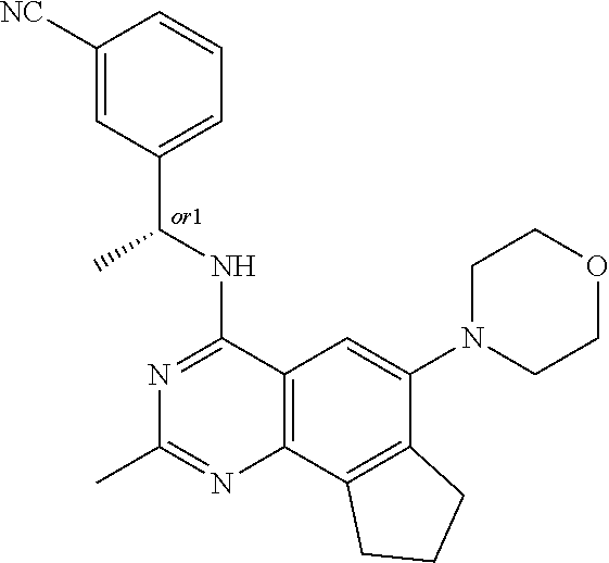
C1([NC])=CC(C(NC2=NC(C)=NC3=C2C=C(N2CCOCC2)C2=C3CCC2)C)=CC=C1
